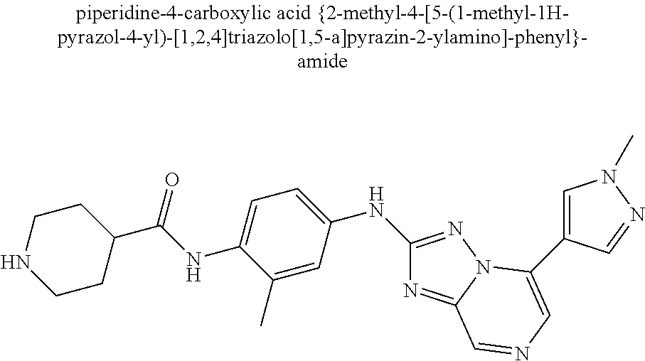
C1CC(C(=O)NC2=CC=C(NC3=NN4C(=N3)C=NC=C4C3=CN(C)N=C3)C=C2C)CCN1
